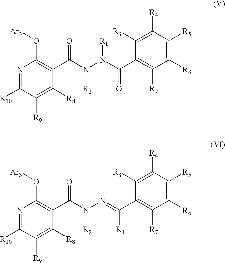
C1([R6])=C([R5])C([R4])=C([R3])C(C(N(N(C(C2=C(O[Ar3])N=C([R10])C([R9])=C2[R8])=O)[R2])[R1])=O)=C1[R7].C1([R6])=C([R5])C([R4])=C([R3])C(C(=NN(C(C2=C(O[Ar3])N=C([R10])C([R9])=C2[R8])=O)[R2])[R1])=C1[R7]
